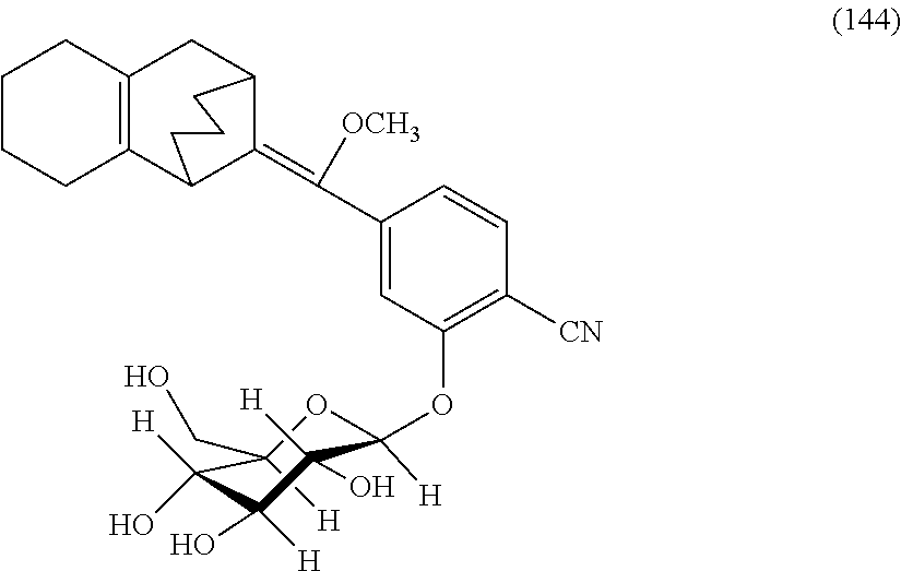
C1(CO)([H])C([H])(O)C(O)([H])C(O)([H])C(OC2=C([CN])C=CC(C([OCH3])=C3C4C5=C(CC3CCC4)CCCC5)=C2)([H])O1
